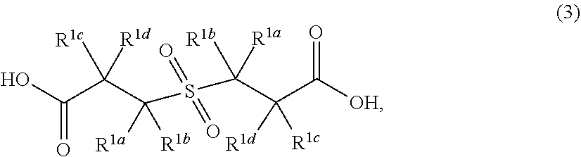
OC(C(C([R1a])([R1b])S(C([R1b])([R1a])C(C([OH])=O)([R1d])[R1c])(=O)=O)([R1c])[R1d])=O
